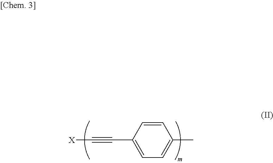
[X]C#CC1=CC=C(C)C=C1
